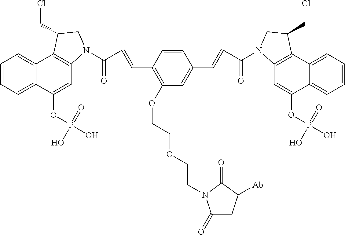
C1(OCCOCCN2C(=O)CC([Ab])C2=O)=C(C=CC(=O)N2C3=C(C4=CC=CC=C4C(OP(O)(=O)O)=C3)C(CCl)C2)C=CC(C=CC(=O)N2C3=C(C4=CC=CC=C4C(OP(O)(=O)O)=C3)C(CCl)C2)=C1
